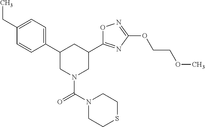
C1(C2=CC=C(CC)C=C2)CN(C(=O)N2CCSCC2)CC(C2=NC(OCCOC)=NO2)C1
